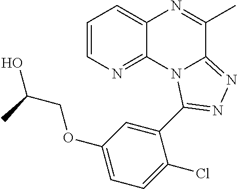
C1=CN=C2C(=C1)N=C(C)C1=NN=C(C3=CC(OCC(O)C)=CC=C3Cl)N21
